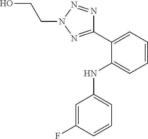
C1=C(F)C=CC=C1NC1=CC=CC=C1C1=NN(CCO)N=N1
